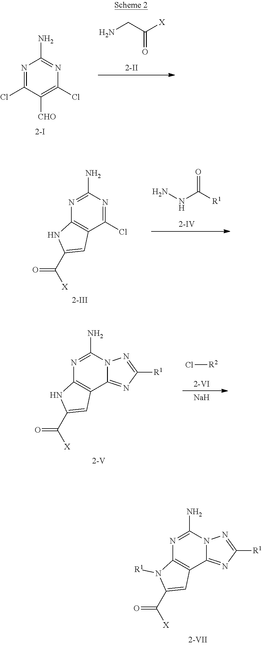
NCC([X])=O.N1=C(Cl)C([CHO])=C(Cl)N=C1N.N(C([R1])=O)N.N1=C(N)N=C(Cl)C2=C1NC(C([X])=O)=C2.Cl[R2].[Na].N1=C(N)N2C(=NC([R1])=N2)C2=C1NC(C([X])=O)=C2.N1=C(N)N2C(=NC([R1])=N2)C2=C1N([R1])C(C([X])=O)=C2
